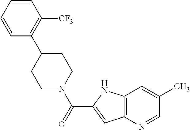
C1=CC=CC([CF3])=C1C1CCN(C(=O)C2=CC3=C(N2)C=C(C)C=N3)CC1
